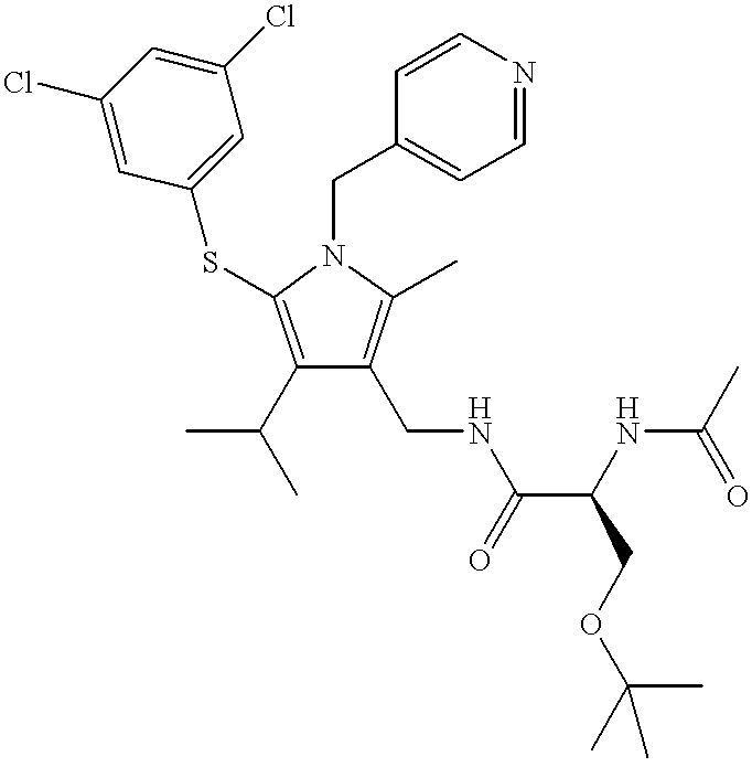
C1(C(C)C)=C(SC2=CC(Cl)=CC(Cl)=C2)N(CC2=CC=NC=C2)C(C)=C1CNC(C(COC(C)(C)C)NC(C)=O)=O
